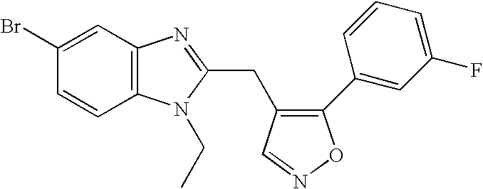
C1(Br)=CC2=C(C=C1)N(CC)C(CC1=C(C3=CC(F)=CC=C3)ON=C1)=N2
